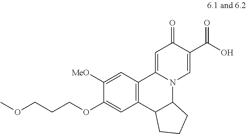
COCCCOC1=CC2=C(C=C1[MeO])C1=CC(=O)C(C(O)=O)=CN1C1C2CCC1
